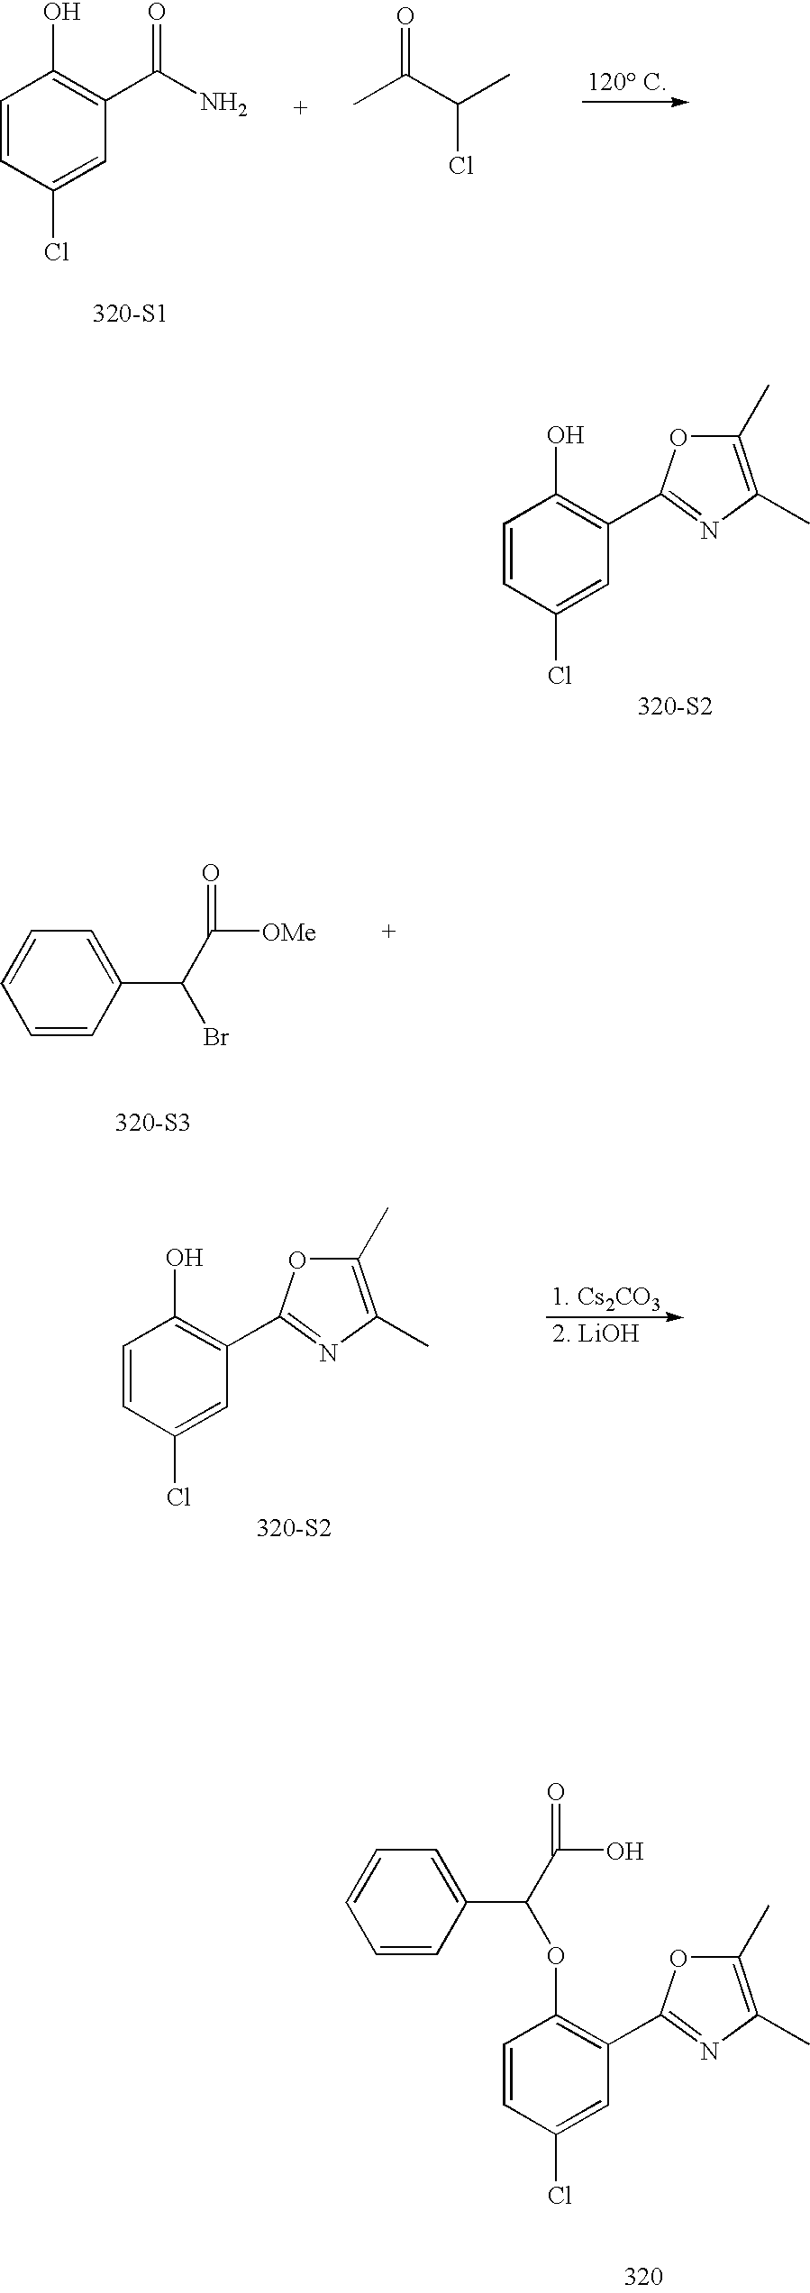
C1=CC(Cl)=CC(C2=NC(C)=C(C)O2)=C1O.[320-S2].C1=CC(C(C(=O)[OMe])Br)=CC=C1.[320-S3].C1=CC(Cl)=CC(C2=NC(C)=C(C)O2)=C1O.[320-S2].C1=CC(C(C(=O)O)OC2=C(C3=NC(C)=C(C)O3)C=C(Cl)C=C2)=CC=C1.C1=CC(Cl)=CC(C(N)=O)=C1O.[320-S1].C(C)(C(Cl)C)=O
